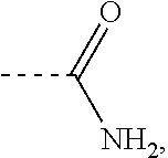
CC(=O)[NH2]
